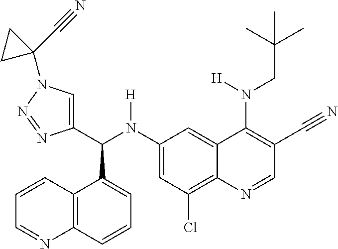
C1(N(C(C2=CN(C3(C#N)CC3)N=N2)C2=CC=CC3=C2C=CC=N3)[H])=CC(Cl)=C2C(=C1)C(N(CC(C)(C)C)[H])=C(C#N)C=N2
